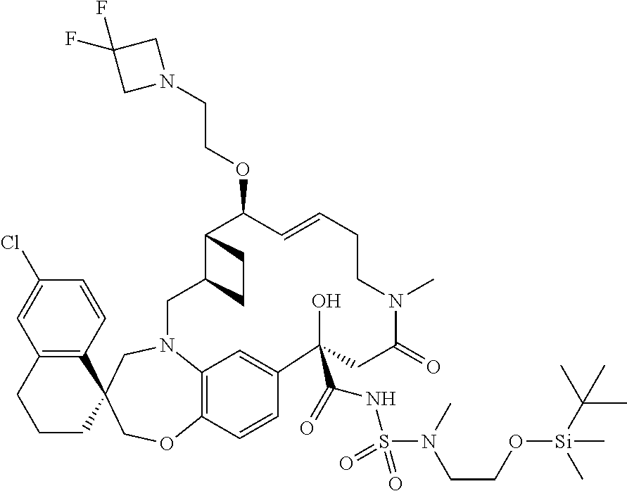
C12=C(C=CC(Cl)=C1)C1(CCC2)COC2=C3N(C1)CC1C(C(OCCN4CC(F)(F)C4)C=CCCN(C)C(=O)CC(O)(C(=O)NS(N(CCO[Si](C)(C(C)(C)C)C)C)(=O)=O)C(=C3)C=C2)CC1
